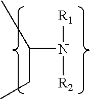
C(N([R1])[R2])(CC)C
